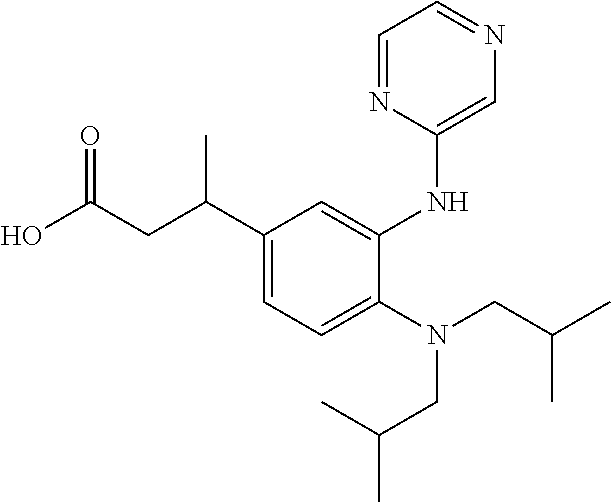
OC(CC(C1=CC=C(N(CC(C)C)CC(C)C)C(NC2=CN=CC=N2)=C1)C)=O
